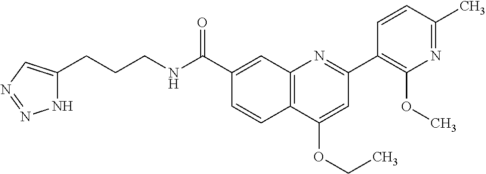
C1(C(NCCCC2=CN=NN2)=O)=CC2=C(C=C1)C(OCC)=CC(C1=C(OC)N=C(C)C=C1)=N2
